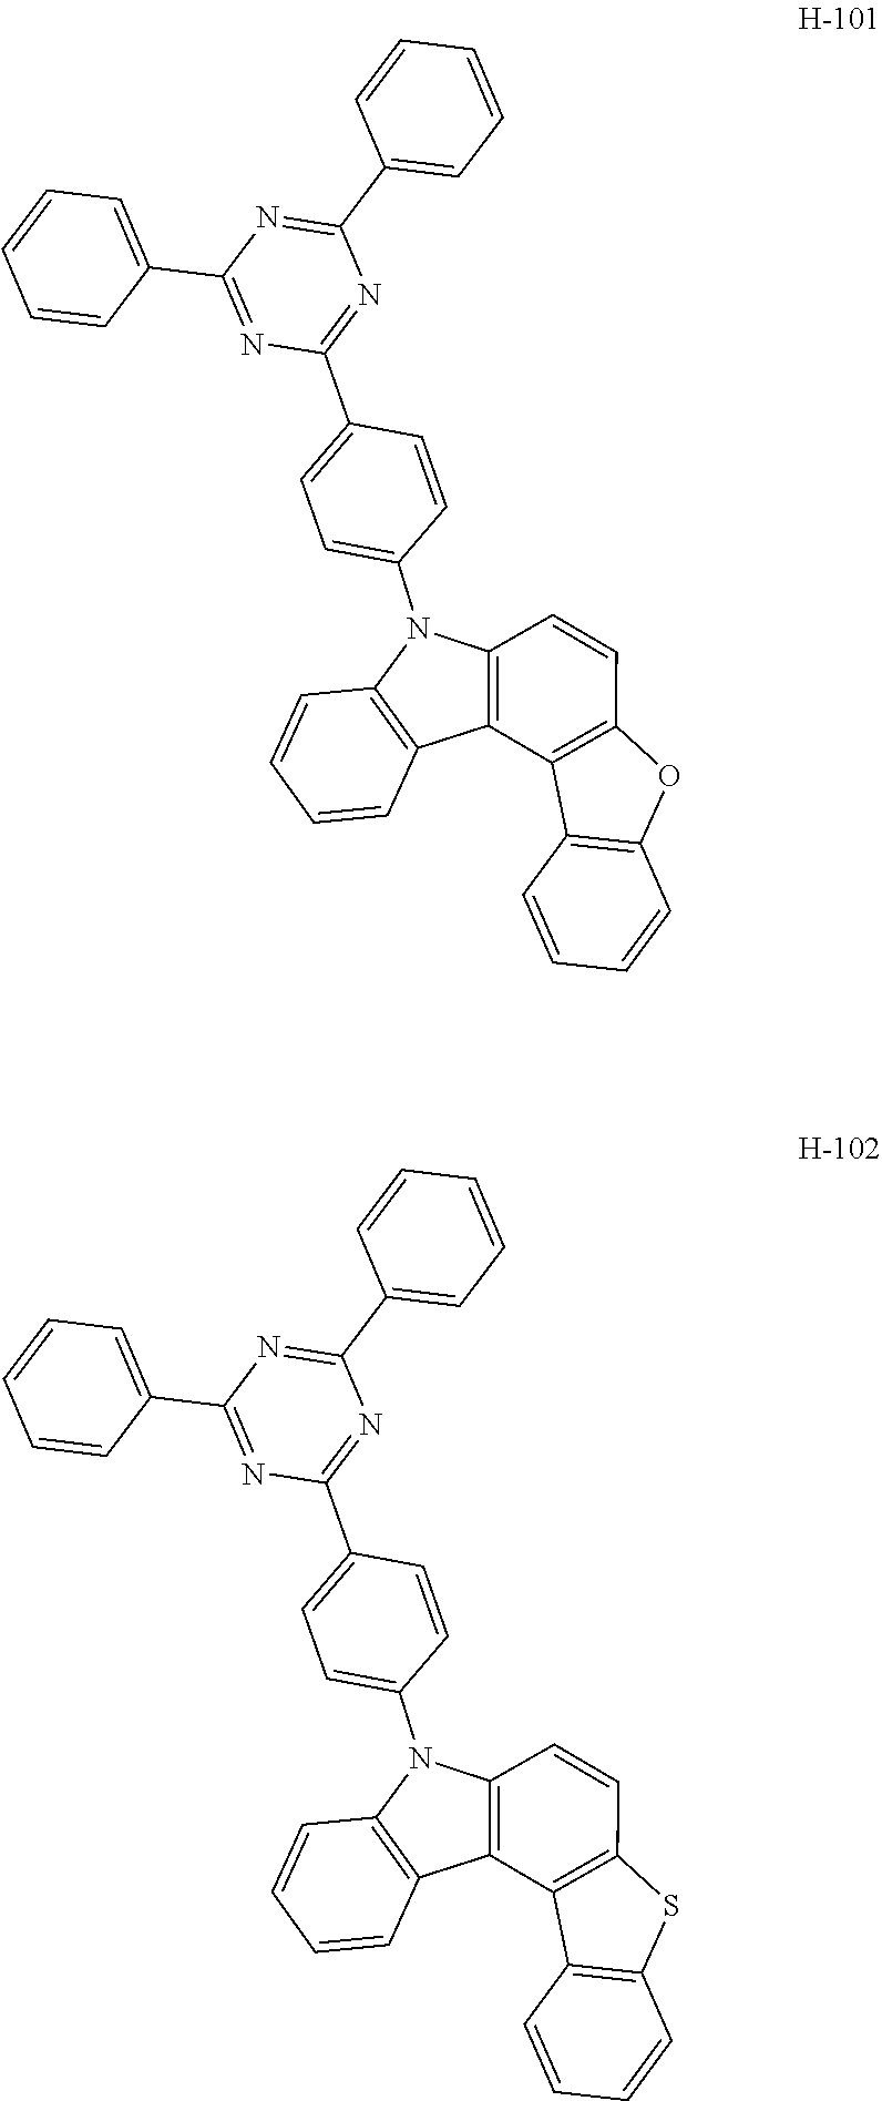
C12=C(C3=C(C=C1)OC1=C3C=CC=C1)C1=C(N2C2=CC=C(C3=NC(C4=CC=CC=C4)=NC(C4=CC=CC=C4)=N3)C=C2)C=CC=C1.C12=C(C3=C(C=C1)SC1=C3C=CC=C1)C1=C(N2C2=CC=C(C3=NC(C4=CC=CC=C4)=NC(C4=CC=CC=C4)=N3)C=C2)C=CC=C1
